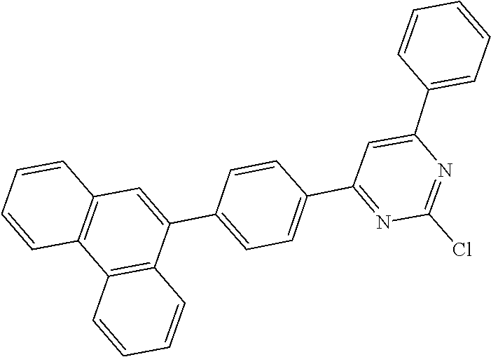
C1=CC(C2=CC(C3=CC=C(C4=CC5=C(C6=C4C=CC=C6)C=CC=C5)C=C3)=NC(Cl)=N2)=CC=C1
